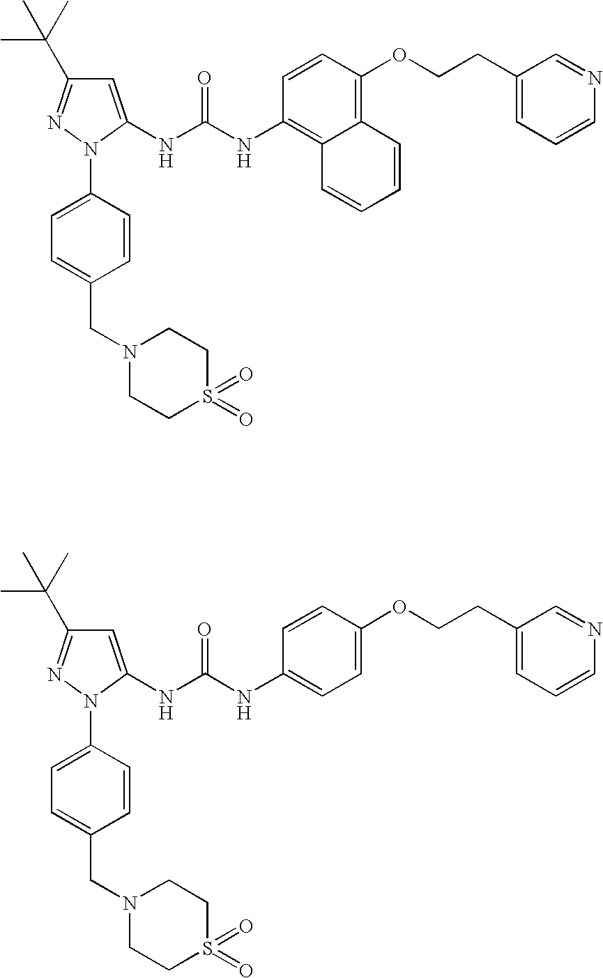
C1=C(NC(NC2=C3C(=C(OCCC4=CC=CN=C4)C=C2)C=CC=C3)=O)N(C2=CC=C(CN3CCS(=O)(=O)CC3)C=C2)N=C1C(C)(C)C.C1=C(NC(NC2=CC=C(OCCC3=CC=CN=C3)C=C2)=O)N(C2=CC=C(CN3CCS(=O)(=O)CC3)C=C2)N=C1C(C)(C)C
